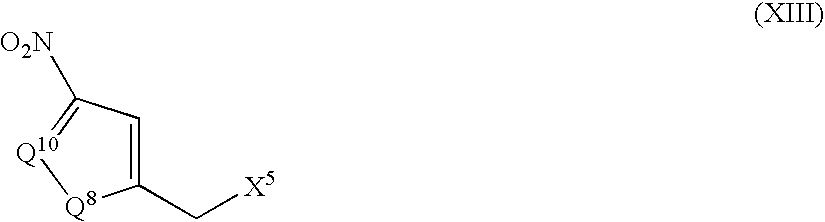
C([X5])C1=CC([O2N])=[Q10][Q8]1
